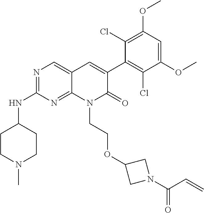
C1(NC2CCN(C)CC2)=NC=C2C(=N1)N(CCOC1CN(C(C=C)=O)C1)C(=O)C(C1=C(Cl)C(OC)=CC(OC)=C1Cl)=C2
